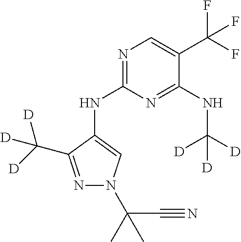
N1=C(NC2=CN(C(C)(C#N)C)N=C2C([D])([D])[D])N=C(NC([D])([D])[D])C(C(F)(F)F)=C1
